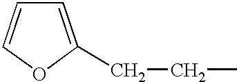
C1=C(CCC)OC=C1
